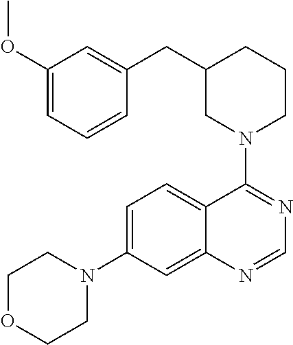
C1OCCN(C2=CC=C3C(=C2)N=CN=C3N2CCCC(CC3=CC(OC)=CC=C3)C2)C1
